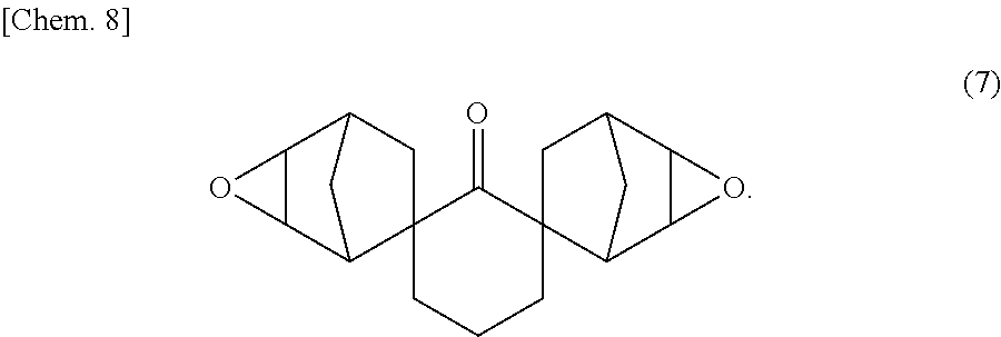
C12(CC3C4C(C1C3)O4)CCCC1(C2=O)C2C3C(C(C1)C2)O3
